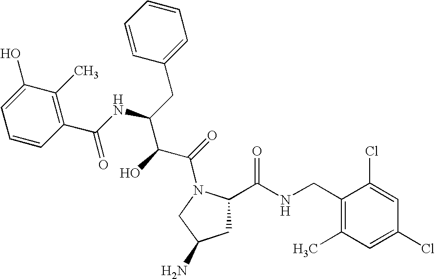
C1C(C(NCC2=C(C)C=C(Cl)C=C2Cl)=O)N(C(=O)C(C(NC(C2=C(C)C(O)=CC=C2)=O)CC2=CC=CC=C2)O)CC1N
